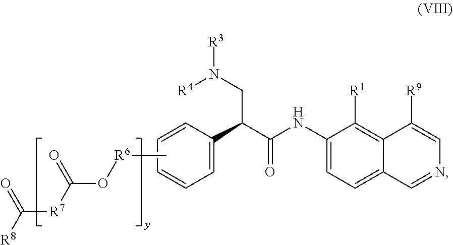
C[R6]OC([R7]C([R8])=O)=O.C1=C(C(C(NC2=CC=C3C=NC=C([R9])C3=C2[R1])=O)CN([R4])[R3])C=CC=C1
